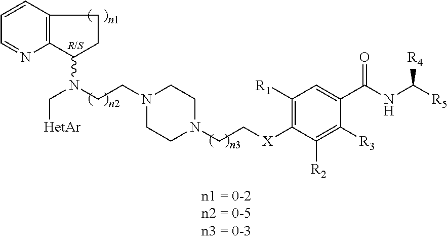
C12=C(C=CC=N1)CCC2N(CCN1CCN(CC[X]C2=C([R1])C=C(C(NC([R5])[R4])=O)C([R3])=C2[R2])CC1)C[HetAr]
